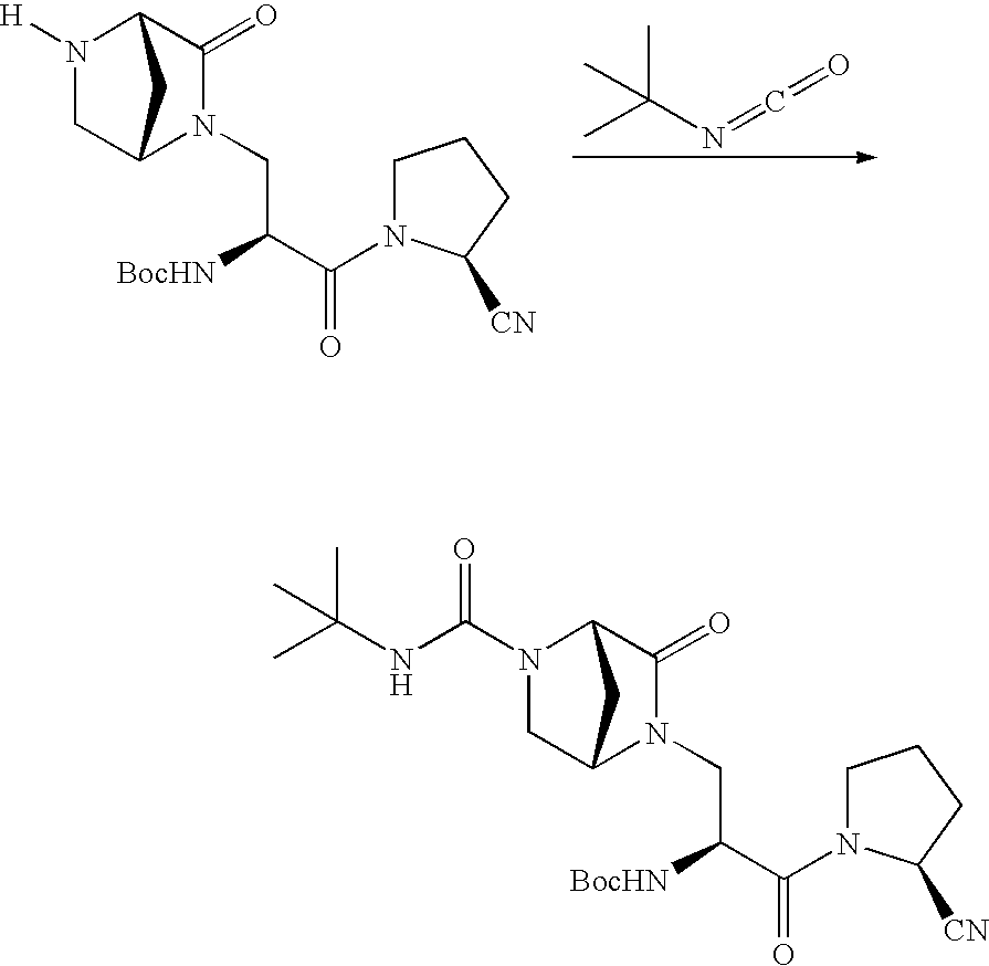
C(=NC(C)(C)C)=O.C1C2N(CC(C(=O)N3CCCC3[CN])[BocHN])C(=O)C(N1[H])C2.C1C2N(CC(C(=O)N3CCCC3[CN])[BocHN])C(=O)C(N1C(NC(C)(C)C)=O)C2
